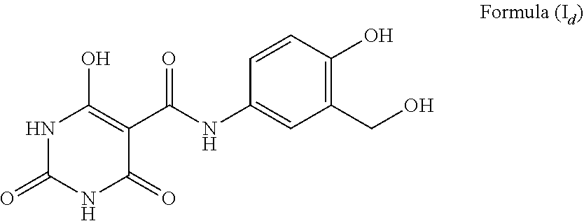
N1C(=O)NC(=O)C(C(NC2=CC(CO)=C(O)C=C2)=O)=C1O
